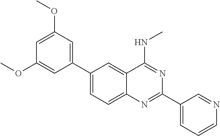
C1(C2=CC(OC)=CC(OC)=C2)=CC=C2C(=C1)C(NC)=NC(C1=CC=CN=C1)=N2
